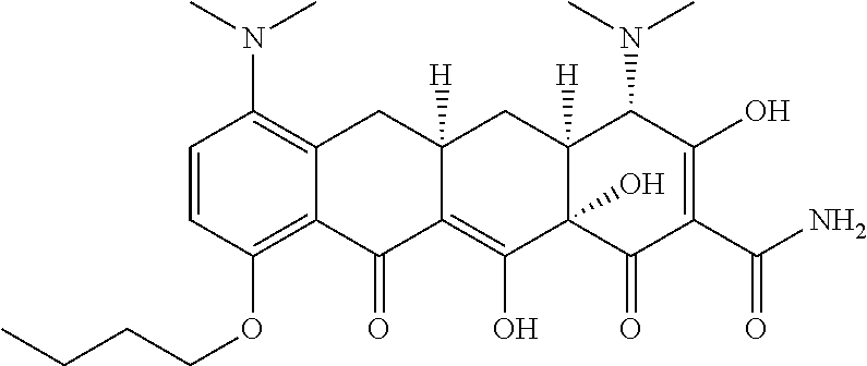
C1=CC(OCCCC)=C2C(=C1N(C)C)CC1([H])C(=C(O)C3(O)C([H])(C1)C(N(C)C)C(O)=C(C(N)=O)C3=O)C2=O
